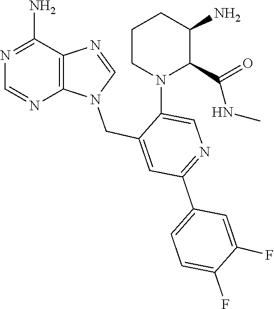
C1=NC2=C(C(N)=N1)N=CN2CC1=CC(C2=CC=C(F)C(F)=C2)=NC=C1N1C(C(NC)=O)C(N)CCC1
